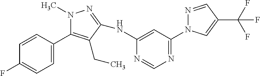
N(C1=CC(N2N=CC(C(F)(F)F)=C2)=NC=N1)C1=NN(C)C(C2=CC=C(F)C=C2)=C1CC
